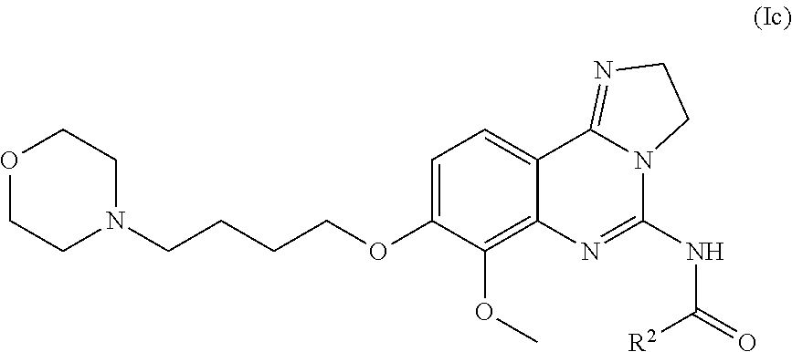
C1=C(OCCCCN2CCOCC2)C(OC)=C2C(=C1)C1=NCCN1C(NC(=O)[R2])=N2
